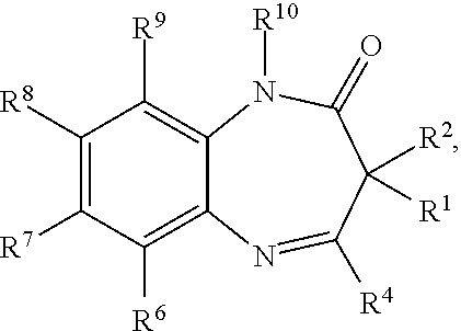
C1([R8])=C([R7])C([R6])=C2C(=C1[R9])N([R10])C(=O)C([R2])([R1])C([R4])=N2
